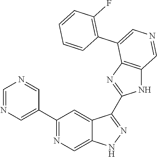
C1(C2=CN=CN=C2)=NC=C2C(=C1)C(C1=NC3=C(N1)C=NC=C3C1=C(F)C=CC=C1)=NN2
